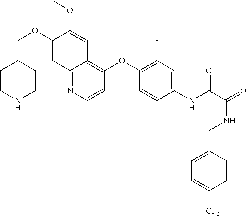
C1CNCCC1COC1=CC2=NC=CC(OC3=C(F)C=C(NC(=O)C(NCC4=CC=C([CF3])C=C4)=O)C=C3)=C2C=C1OC
